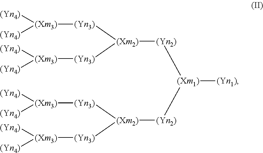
[(Yn2)]([(Xm1)]([(Yn2)][(Xm2)]([(Yn3)][(Xm3)]([(Yn4)])[(Yn4)])[(Yn3)][(Xm3)]([(Yn4)])[(Yn4)])[(Yn1)])[(Xm2)]([(Yn3)][(Xm3)]([(Yn4)])[(Yn4)])[(Yn3)][(Xm3)]([(Yn4)])[(Yn4)]
